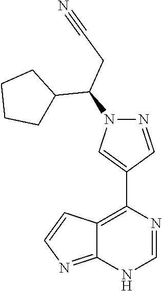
C1=NC(C2=CN(C(CC#N)C3CCCC3)N=C2)=C2C(=NC=C2)N1
